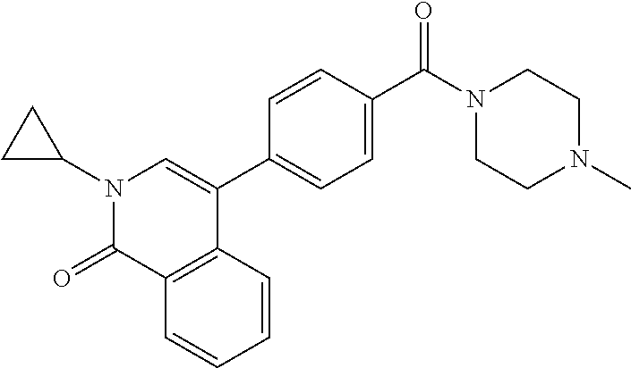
N1(C2CC2)C(=O)C2=C(C(C3=CC=C(C(N4CCN(C)CC4)=O)C=C3)=C1)C=CC=C2
